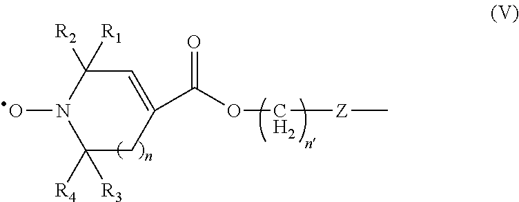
C1=C(C(OC[Z]C)=O)CC([R4])([R3])N(O)C1([R2])[R1]
